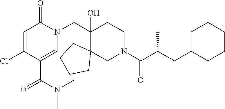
N1(CC2(O)C3(CN(C(=O)C(C)CC4CCCCC4)CC2)CCCC3)C(=O)C=C(Cl)C(C(N(C)C)=O)=C1
